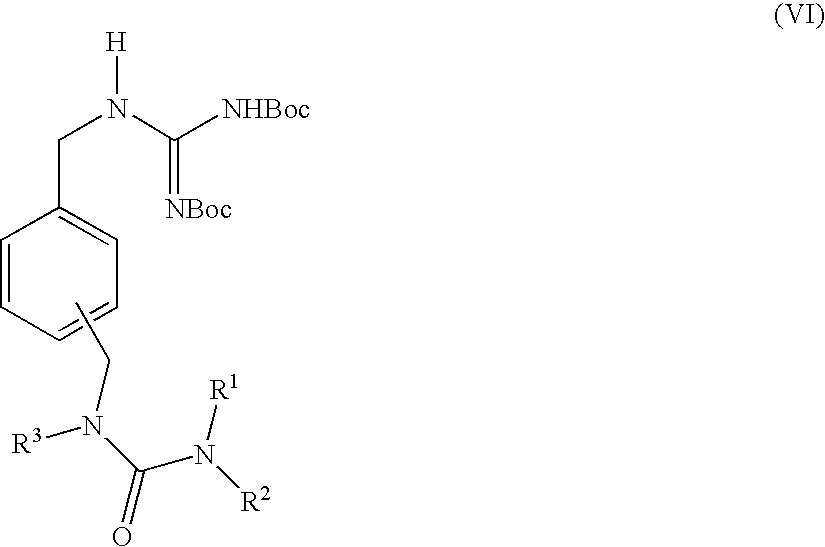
C1=CC=CC=C1CN(C([NHBoc])=[NBoc])[H].CCN(C(N([R2])[R1])=O)[R3]
